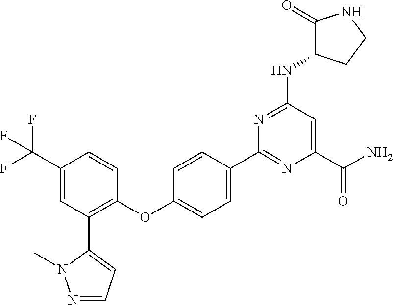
C1(OC2=CC=C(C3=NC(C(N)=O)=CC(NC4C(=O)NCC4)=N3)C=C2)=C(C2=CC=NN2C)C=C(C(F)(F)F)C=C1
